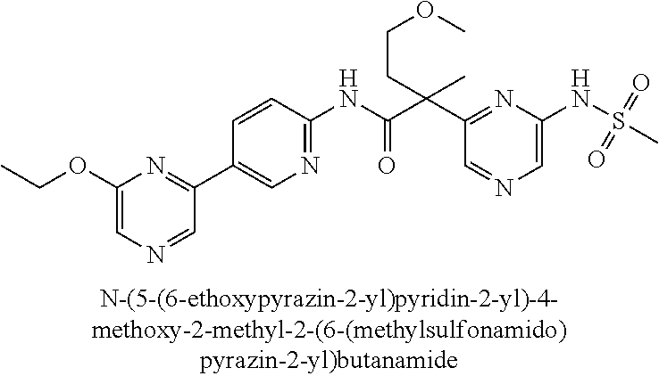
C1(NC(=O)C(C2=NC(NS(C)(=O)=O)=CN=C2)(CCOC)C)=NC=C(C2=NC(OCC)=CN=C2)C=C1
